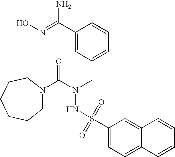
C1N(C(N(CC2=CC=CC(C(=NO)N)=C2)NS(=O)(=O)C2=CC=C3C(=C2)C=CC=C3)=O)CCCCC1
